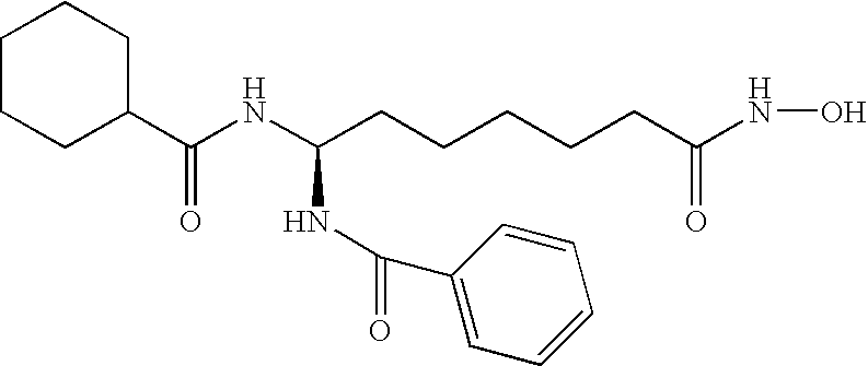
C1CCC(C(NC(CCCCCC(NO)=O)NC(=O)C2=CC=CC=C2)=O)CC1
